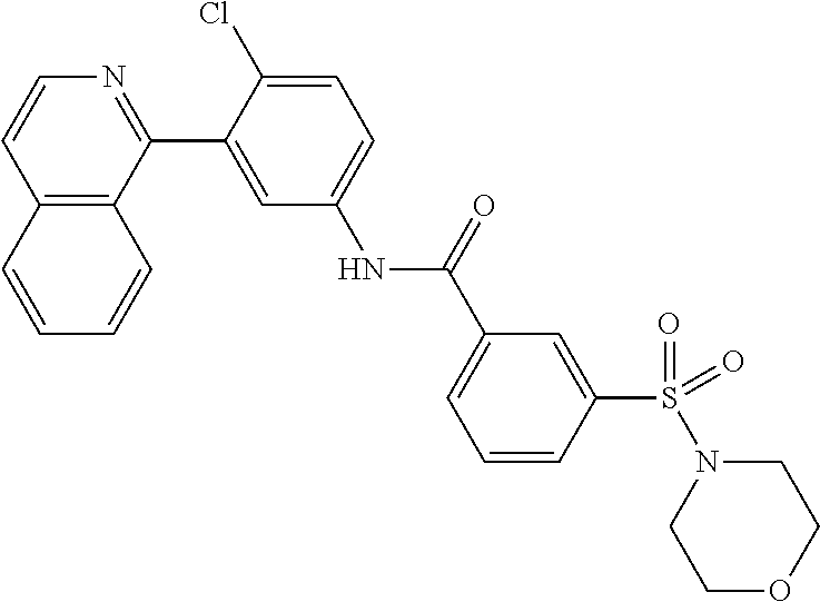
C12=C(C(C3=CC(NC(C4=CC=CC(S(N5CCOCC5)(=O)=O)=C4)=O)=CC=C3Cl)=NC=C1)C=CC=C2
